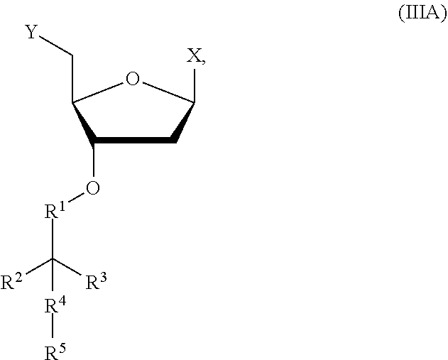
O([R1]C([R2])([R3])[R4][R5])C1CC([X])OC1C[Y]
